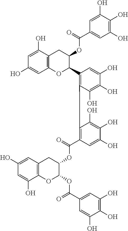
C12=C(C(O)=CC(O)=C1)CC(OC(C1=CC(O)=C(O)C(O)=C1)=O)C(C1=C(C3=C(C(OC4C(OC(C5=CC(O)=C(O)C(O)=C5)=O)OC5=C(C=C(O)C=C5O)C4)=O)C=C(O)C(O)=C3O)C(O)=C(O)C(O)=C1)O2
